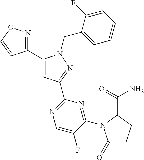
C1(C2=NOC=C2)=CC(C2=NC=C(F)C(N3C(=O)CCC3C(=O)N)=N2)=NN1CC1=CC=CC=C1F
